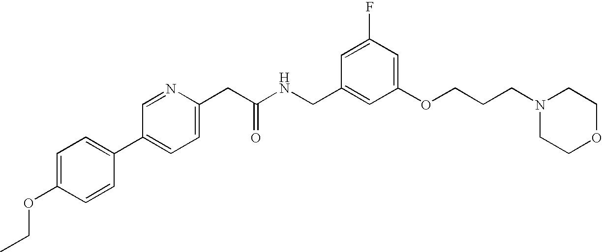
O(C1=CC=C(C2=CC=C(CC(NCC3=CC(OCCCN4CCOCC4)=CC(F)=C3)=O)N=C2)C=C1)CC
